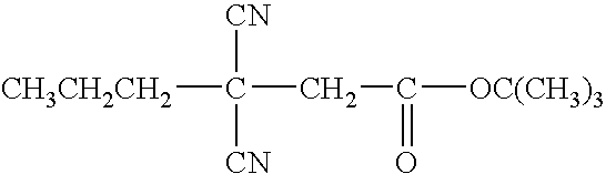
[CH3CH2CH2]C([CN])([CN])CC(=O)[OC(CH3)3]
